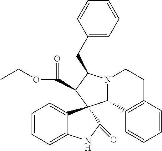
C1=CC=C2C(=C1)C1(C(=O)N2)C2N(C(CC3=CC=CC=C3)C1C(OCC)=O)CCC1=C2C=CC=C1
